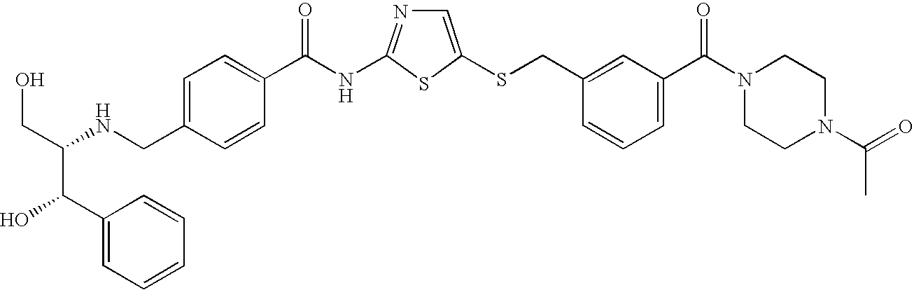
C1=C(SCC2=CC(C(N3CCN(C(=O)C)CC3)=O)=CC=C2)SC(NC(=O)C2=CC=C(CNC(CO)C(C3=CC=CC=C3)O)C=C2)=N1
